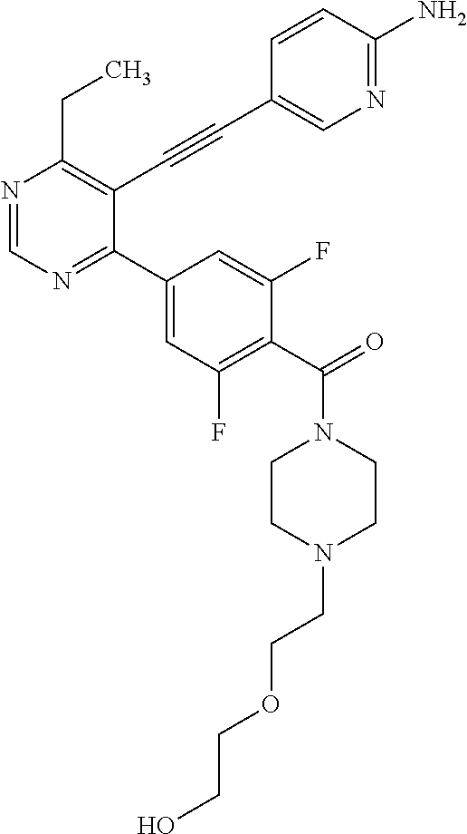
N1=CN=C(C2=CC(F)=C(C(=O)N3CCN(CCOCCO)CC3)C(F)=C2)C(C#CC2=CN=C(N)C=C2)=C1CC
